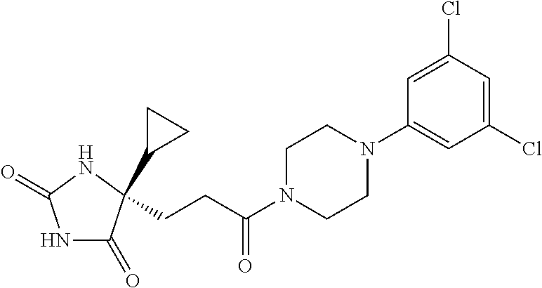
N1C(=O)C(C2CC2)(CCC(=O)N2CCN(C3=CC(Cl)=CC(Cl)=C3)CC2)NC1=O
